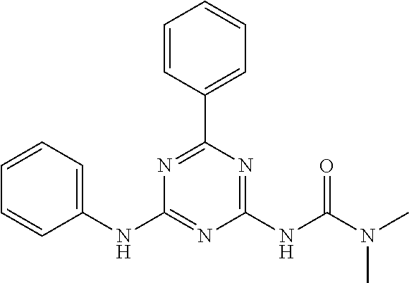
C1(NC2=NC(NC(=O)N(C)C)=NC(C3=CC=CC=C3)=N2)=CC=CC=C1
